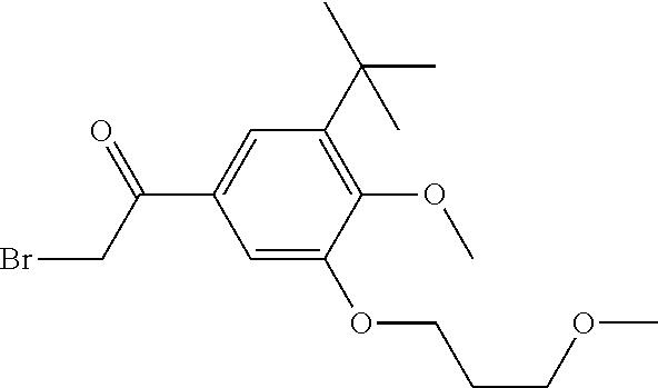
C1=C(OCCCOC)C(OC)=C(C(C)(C)C)C=C1C(CBr)=O
